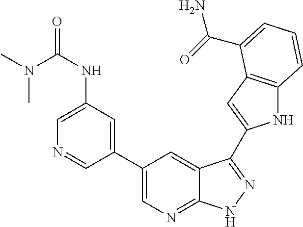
C1(C2=CN=C3C(=C2)C(C2=CC4=C(N2)C=CC=C4C(=O)N)=NN3)=CC(NC(N(C)C)=O)=CN=C1
